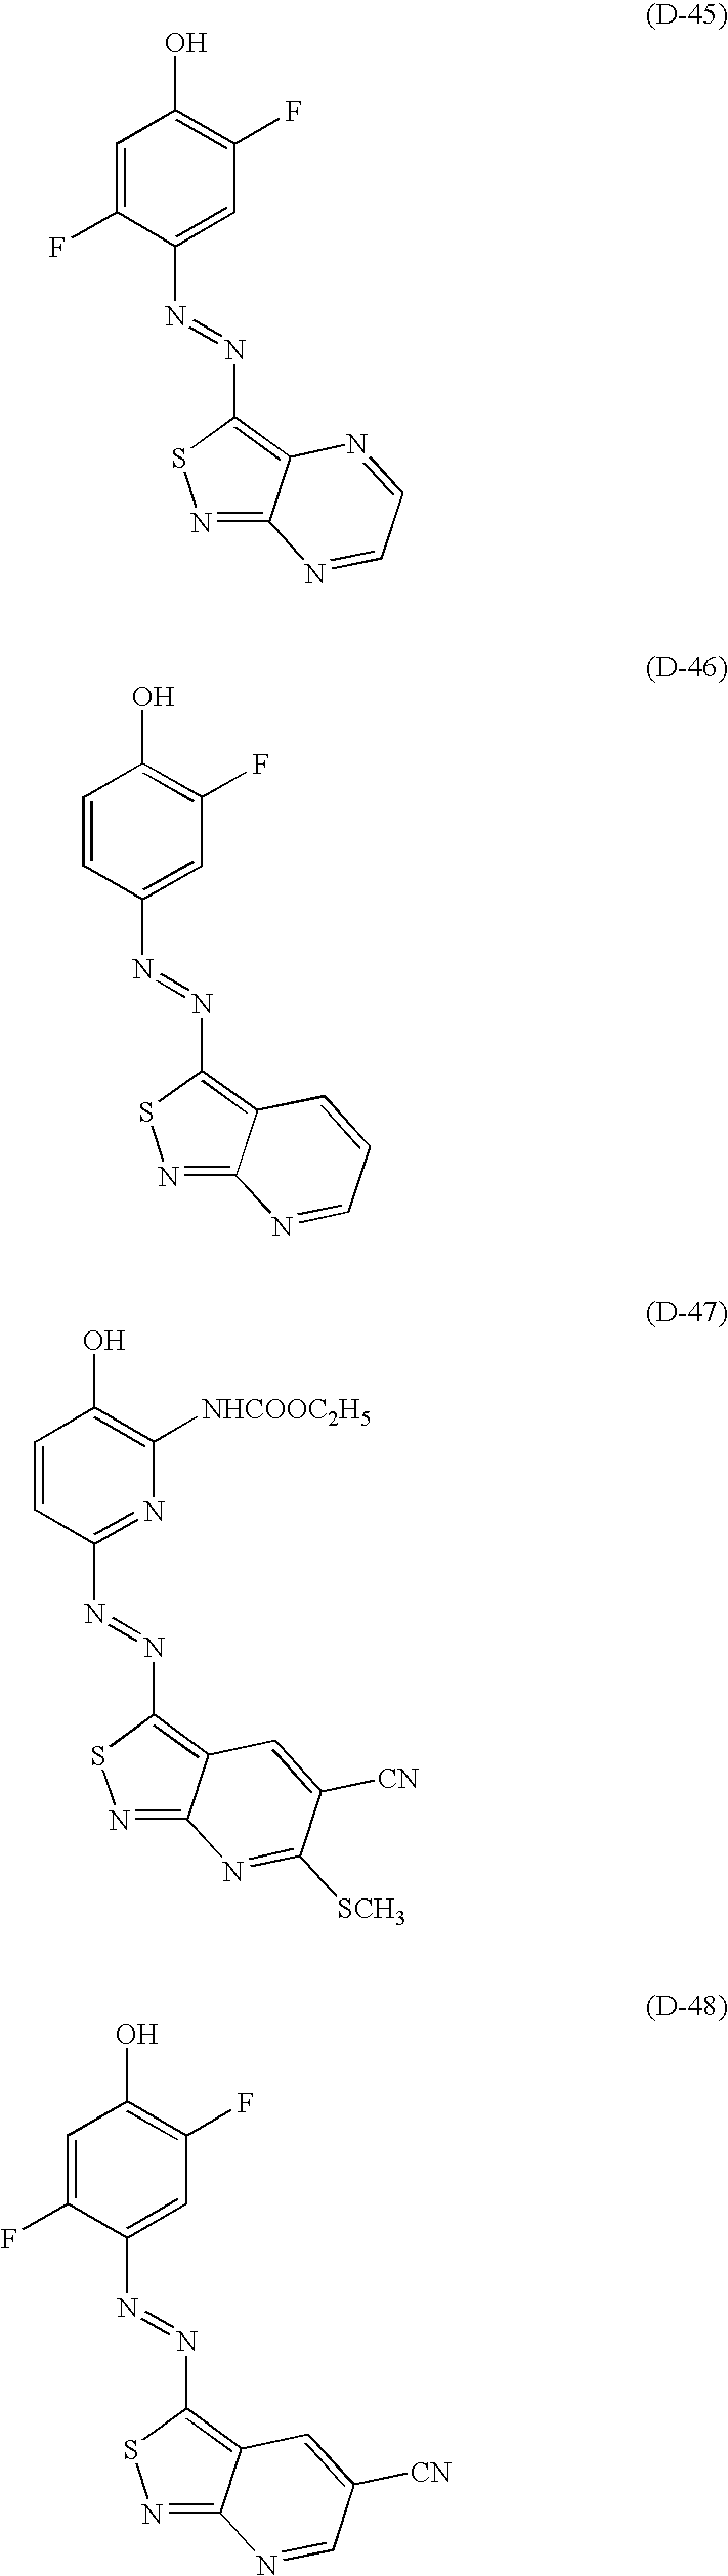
N1=C2C(=C(N=NC3=CC(F)=C(O)C=C3F)S1)N=CC=N2.N1=C2C(=C(N=NC3=CC(F)=C(O)C=C3)S1)C=CC=N2.N1=C2C(=C(N=NC3=NC([NHCOOC2H5])=C(O)C=C3)S1)C=C([CN])C([SCH3])=N2.N1=C2C(=C(N=NC3=CC(F)=C(O)C=C3F)S1)C=C([CN])C=N2
